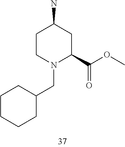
C1CN(CC2CCCCC2)C(C(OC)=O)CC1N
